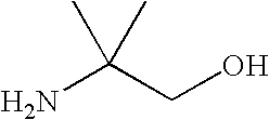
C(N)(CO)(C)C
